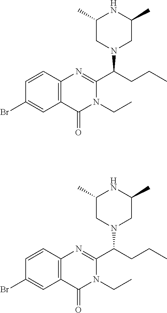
C1(C(N2CC(C)NC(C)C2)CCC)=NC2=C(C=C(Br)C=C2)C(=O)N1CC.C1(C(N2CC(C)NC(C)C2)CCC)=NC2=C(C=C(Br)C=C2)C(=O)N1CC
